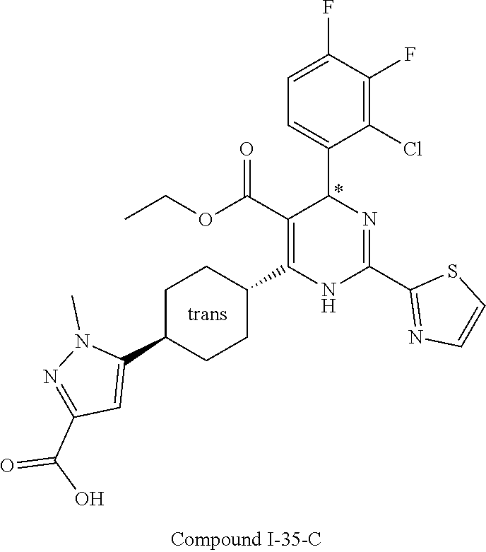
C1(F)=C(Cl)C(C2N=C(C3=NC=CS3)NC(C3CCC(C4=CC(C(O)=O)=NN4C)CC3)=C2C(OCC)=O)=CC=C1F
